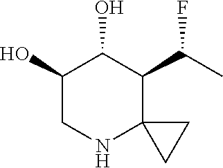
C1(O)CNC2(C(C(F)C)C1O)CC2
